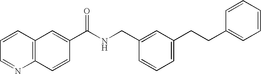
C1=CC=NC2=C1C=C(C(NCC1=CC(CCC3=CC=CC=C3)=CC=C1)=O)C=C2
